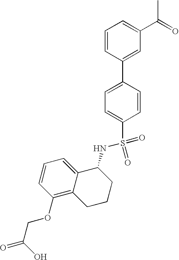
C1=CC(C2=CC=C(S(NC3C4=CC=CC(OCC(=O)O)=C4CCC3)(=O)=O)C=C2)=CC(C(=O)C)=C1
